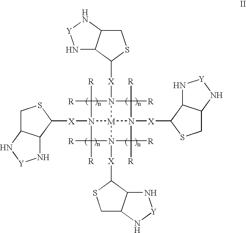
N1C2C(N[Y]1)CSC2[X]N12C([R])([R])N3([X]C4SCC5C4N[Y]N5)C([R])([R])N4([X]C5SCC6C5N[Y]N6)C([R])([R])N([X]C5SCC6C5N[Y]N6)(C1([R])[R])[M]234
